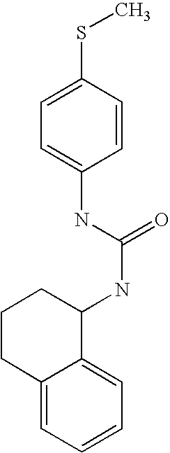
C1=C(SC)C=CC(NC(NC2CCCC3=CC=CC=C23)=O)=C1
